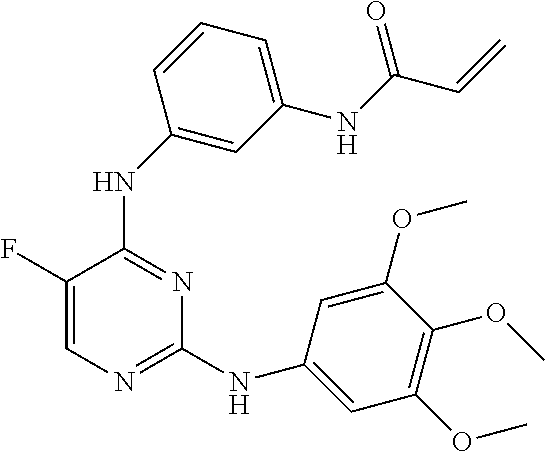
N(C1=NC=C(F)C(NC2=CC(NC(C=C)=O)=CC=C2)=N1)C1=CC(OC)=C(OC)C(OC)=C1
